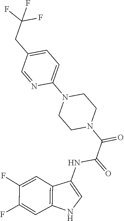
C1=C(N2CCN(C(C(NC3=CNC4=C3C=C(F)C(F)=C4)=O)=O)CC2)N=CC(CC(F)(F)F)=C1
